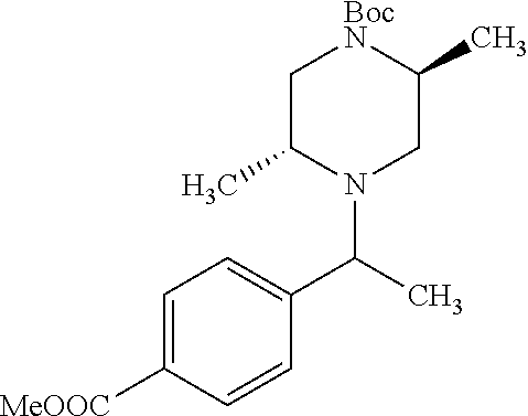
C1=C([MeOOC])C=CC(C(C)N2CC(C)[BocN]CC2C)=C1
